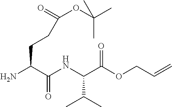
C(C(C(NC(C(OCC=C)=O)C(C)C)=O)N)CC(OC(C)(C)C)=O
